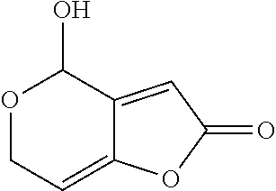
O1C(=O)C=C2C(O)OCC=C12
